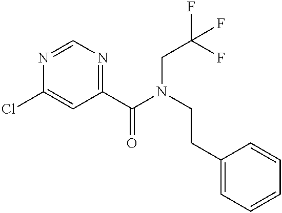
N1=CN=C(C(=O)N(CCC2=CC=CC=C2)CC(F)(F)F)C=C1Cl
